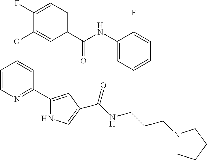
C1=C(C(=O)NC2=CC(C)=CC=C2F)C=C(OC2=CC(C3=CC(C(NCCCN4CCCC4)=O)=CN3)=NC=C2)C(F)=C1
